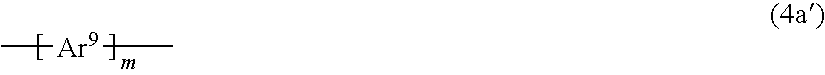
C[Ar9]C
